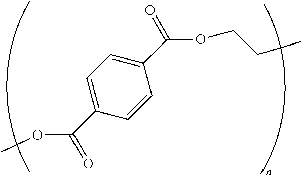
C1=C(C(=O)OC)C=CC(C(=O)OCCC)=C1
